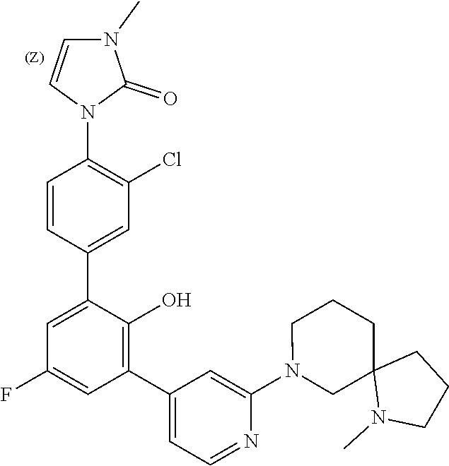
C1=CN(C2=C(Cl)C=C(C3=CC(F)=CC(C4=CC=NC(N5CC6(CCC5)N(C)CCC6)=C4)=C3O)C=C2)C(=O)N1C
